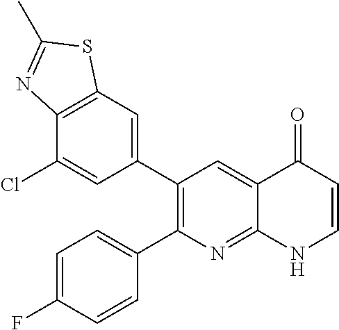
C12=C(C=C(C3=C(C4=CC=C(F)C=C4)N=C4C(=C3)C(=O)C=CN4)C=C1Cl)SC(C)=N2
